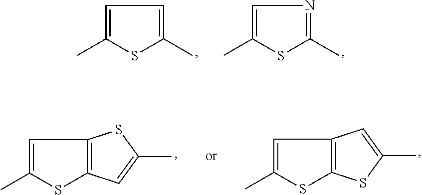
C1=C(C)SC2=C1SC(C)=C2.C1=C(C)SC2=C1C=C(C)S2.C1=C(C)SC(C)=C1.C1=C(C)SC(C)=N1
